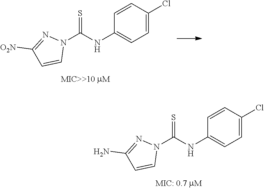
C1=CC(Cl)=CC=C1NC(N1N=C(N)C=C1)=S.C1=CC(Cl)=CC=C1NC(N1N=C([O2N])C=C1)=S
